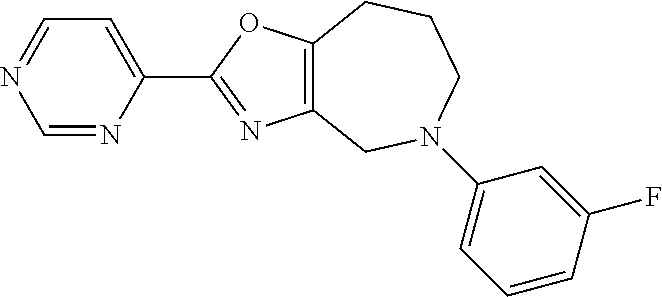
N1=CC=C(C2=NC3=C(O2)CCCN(C2=CC=CC(F)=C2)C3)N=C1
